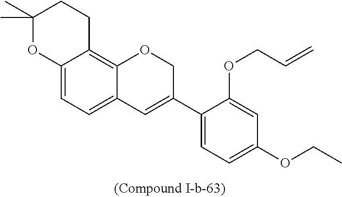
C1(C2=CC3=CC=C4C(=C3OC2)CCC(C)(C)O4)=CC=C(OCC)C=C1OCC=C
